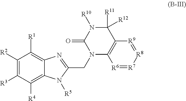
C1([R2])=C([R3])C([R4])=C2C(=C1[R1])N=C(CN1C3=C(C([R11])([R12])N([R10])C1=O)[R9]=[R8][R7]=[R6]3)N2[R5]
